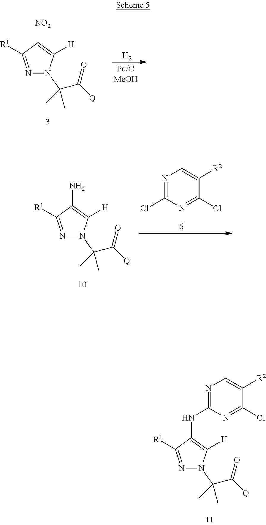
[H2].N1=C([R1])C([NO2])=C([H])N1C(C([Q])=O)(C)C.N1=C(Cl)N=C(Cl)C([R2])=C1.N1=C([R1])C(N)=C([H])N1C(C([Q])=O)(C)C.N1=C(NC2=C([H])N(C(C([Q])=O)(C)C)N=C2[R1])N=C(Cl)C([R2])=C1
